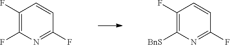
C1(F)=C(F)N=C(F)C=C1.C1(F)=C([BnS])N=C(F)C=C1
